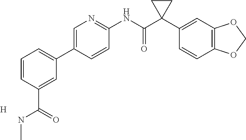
C1=C(C2=CC=CC(C(NC)=O)=C2)C=CC(NC(C2(C3=CC4=C(C=C3)OCO4)CC2)=O)=N1.[H]
